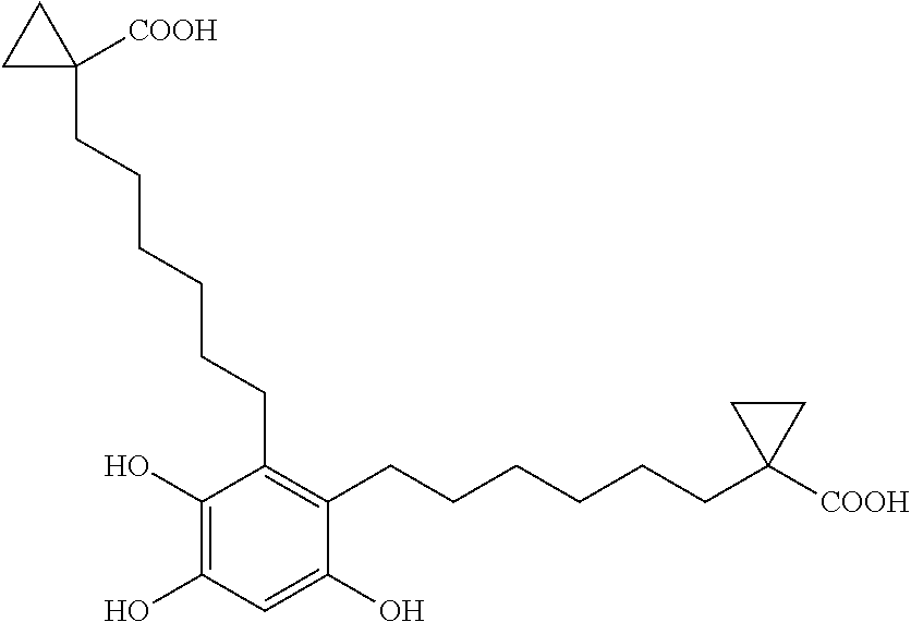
C1(O)=C(O)C=C(O)C(CCCCCCC2([COOH])CC2)=C1CCCCCCC1([COOH])CC1
